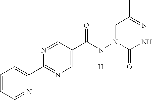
N1=CC(C(N(N2CC(C)=NNC2=O)[H])=O)=CN=C1C1=CC=CC=N1
